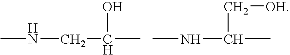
CNCC(C)O.CNC(C)C[OH]
